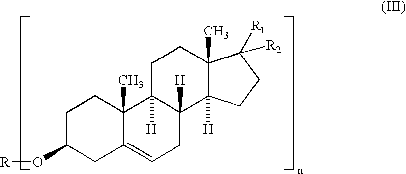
C1C(O[R])CC2=CCC3([H])C([H])(C2(C)C1)CCC1(C)C3([H])CCC1([R1])[R2]
